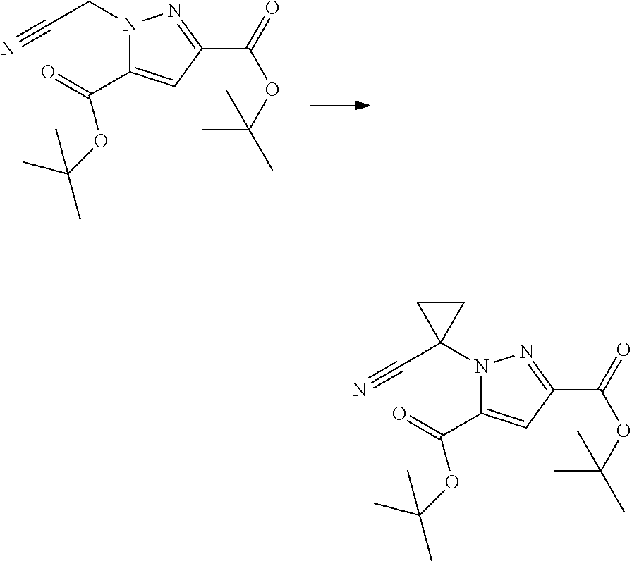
C(CN1C(C(=O)OC(C)(C)C)=CC(C(OC(C)(C)C)=O)=N1)#N.C(C1(N2C(C(=O)OC(C)(C)C)=CC(C(OC(C)(C)C)=O)=N2)CC1)#N
